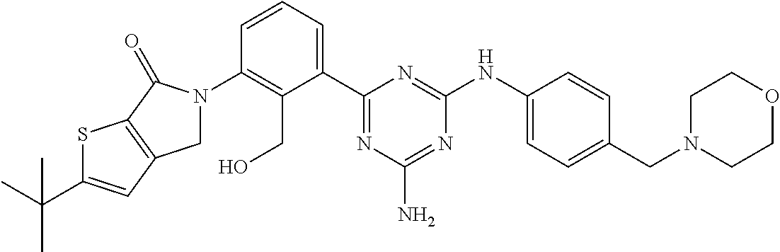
C1(N2CC3=C(C2=O)SC(C(C)(C)C)=C3)=C(CO)C(C2=NC(N)=NC(NC3=CC=C(CN4CCOCC4)C=C3)=N2)=CC=C1
